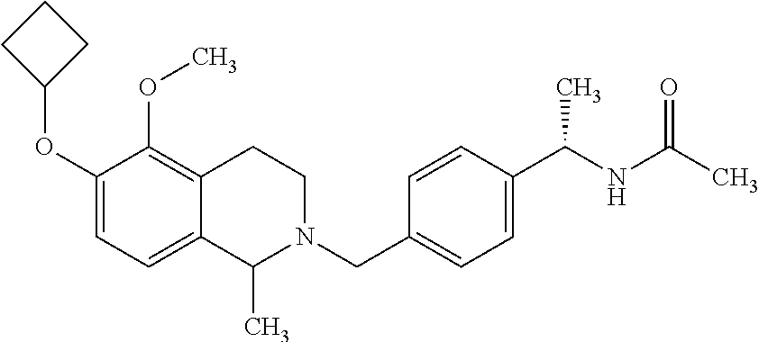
C1(OC2CCC2)=CC=C2C(=C1OC)CCN(CC1=CC=C(C(NC(C)=O)C)C=C1)C2C
